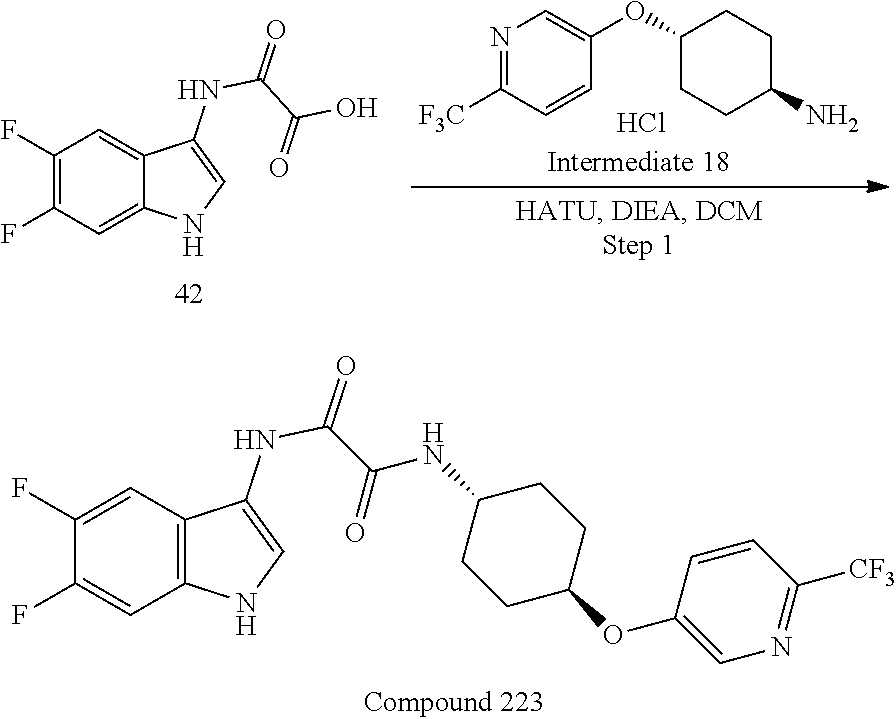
C1(F)=CC2=C(C=C1F)C(NC(C(NC1CCC(OC3=CN=C([CF3])C=C3)CC1)=O)=O)=CN2.OC(C(NC1=CNC2=CC(F)=C(F)C=C12)=O)=O.C1([F3C])=NC=C(OC2CCC(N)CC2)C=C1.Cl
